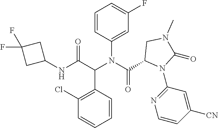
C1(NC(C(N(C(=O)C2N(C3=NC=CC([CN])=C3)C(=O)N(C)C2)C2=CC(F)=CC=C2)C2=C(Cl)C=CC=C2)=O)CC(F)(F)C1
